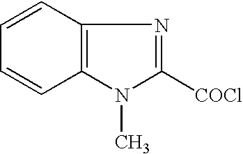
C12=C(N(C)C([COCl])=N1)C=CC=C2
